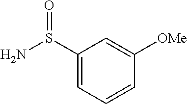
C1(S(N)=O)=CC=CC([OMe])=C1
